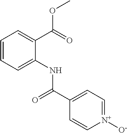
C1=CC=C(NC(C2=CC=[N+]([O-])C=C2)=O)C(C(=O)OC)=C1
